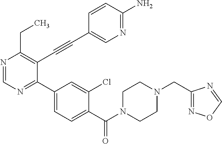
N1=CN=C(C2=CC=C(C(N3CCN(CC4=NOC=N4)CC3)=O)C(Cl)=C2)C(C#CC2=CN=C(N)C=C2)=C1CC
